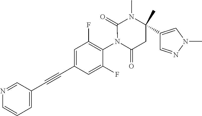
N1=CC(C#CC2=CC(F)=C(N3C(=O)CC(C4=CN(C)N=C4)(C)N(C)C3=O)C(F)=C2)=CC=C1
